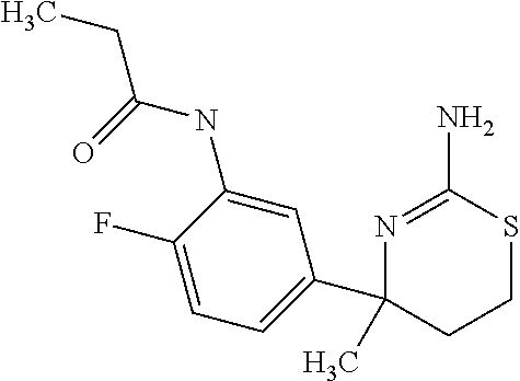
N1=C(N)SCCC1(C1=CC=C(F)C(NC(CC)=O)=C1)C
